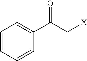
C1=CC=CC(C(C[X])=O)=C1
